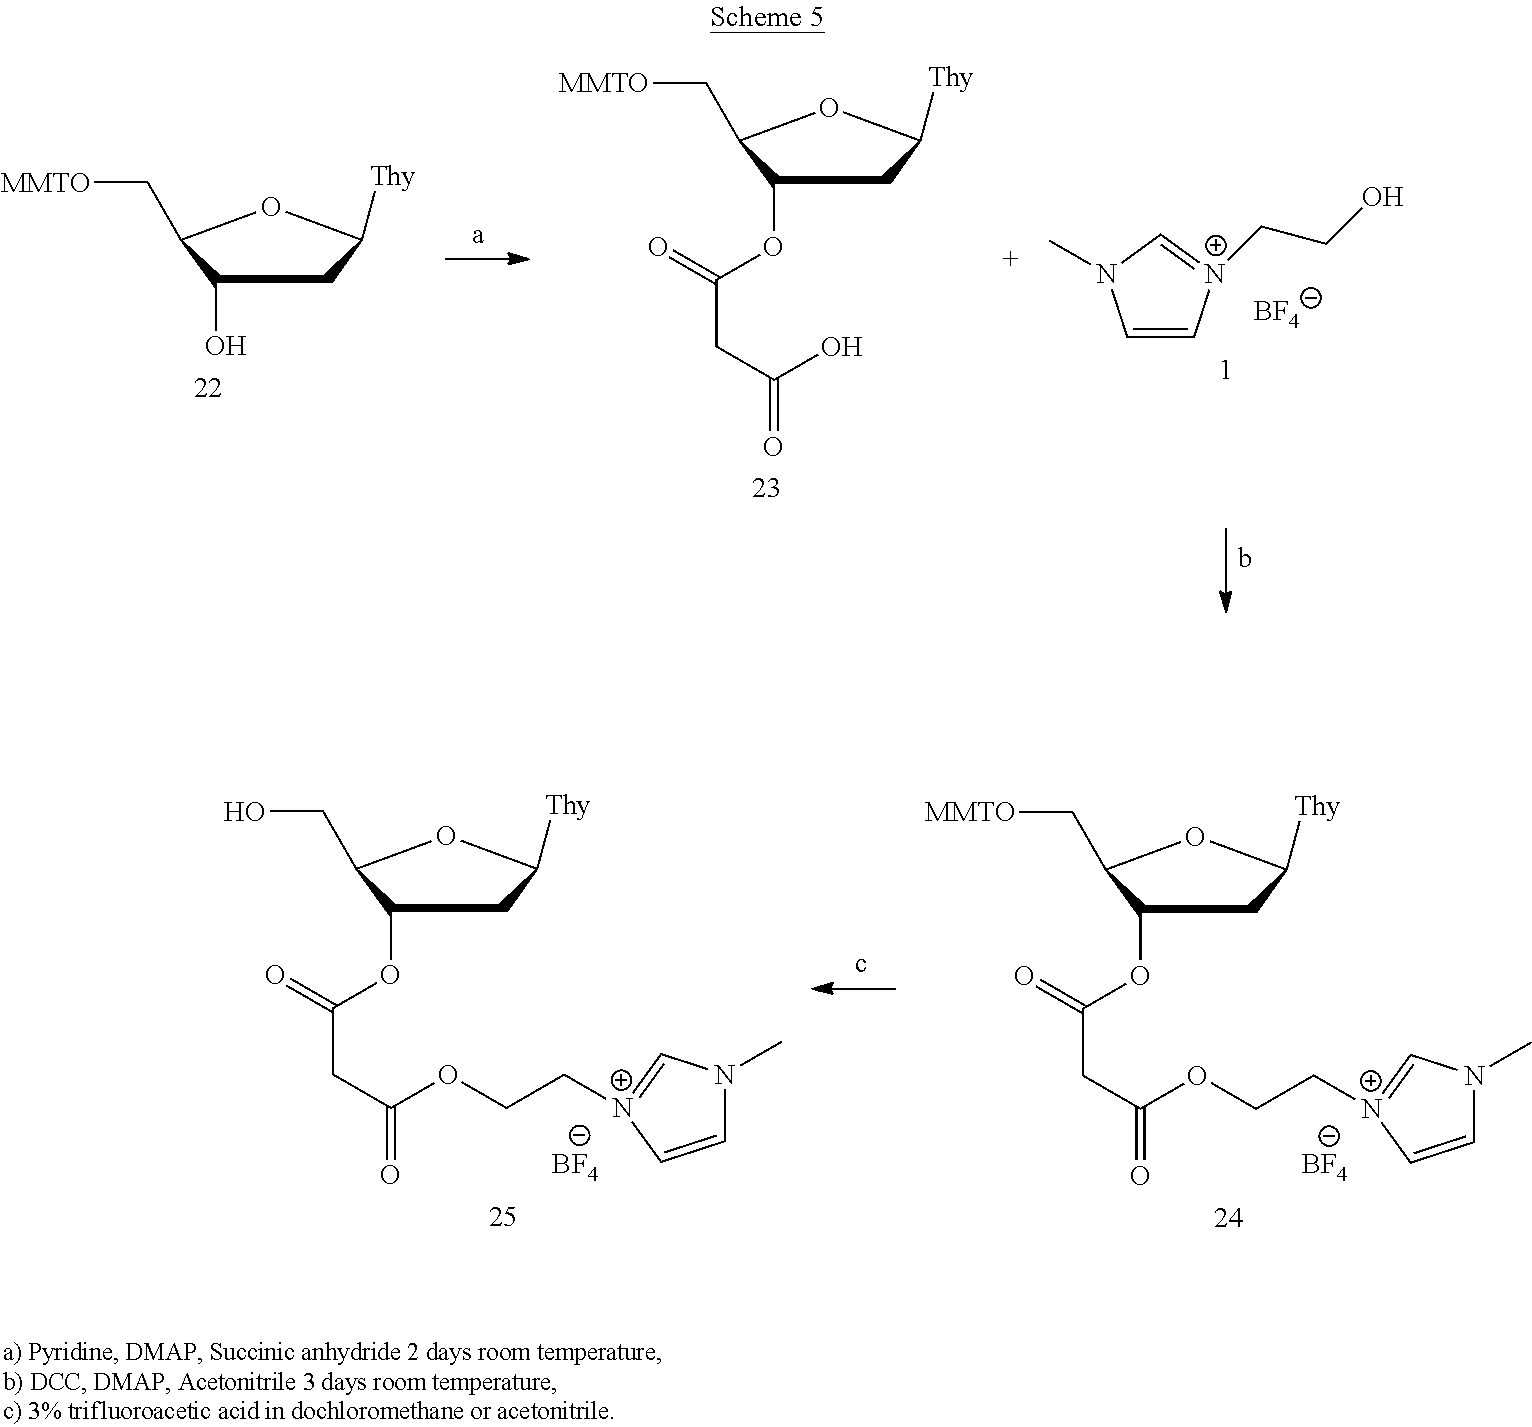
[Thy]C1CC(O)C(C[MMTO])O1.[Thy]C1CC(OC(=O)CC(=O)O)C(C[MMTO])O1.C1=C[N+](CCO)=CN1C.[BF4].[Thy]C1CC(OC(=O)CC(=O)OCC[N+]2=CN(C)C=C2)C(CO)O1.[BF4].[Thy]C1CC(OC(=O)CC(=O)OCC[N+]2=CN(C)C=C2)C(C[MMTO])O1.[BF4]
